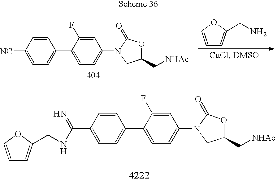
C1=CC(C(NCC2=CC=CO2)=N)=CC=C1C1=CC=C(N2CC(C[NHAc])OC2=O)C=C1F.C1=CC([NC])=CC=C1C1=CC=C(N2CC(C[NHAc])OC2=O)C=C1F.C1=COC(CN)=C1
